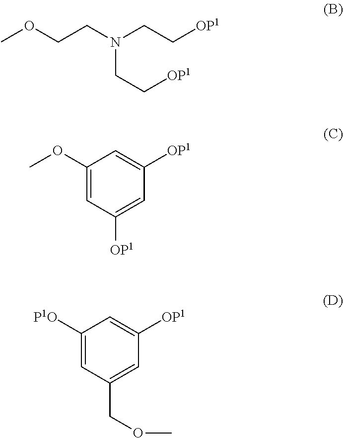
COCCN(CC[OP1])CC[OP1].C1(OC)=CC([OP1])=CC([OP1])=C1.C1([P1O])=CC(COC)=CC([OP1])=C1
